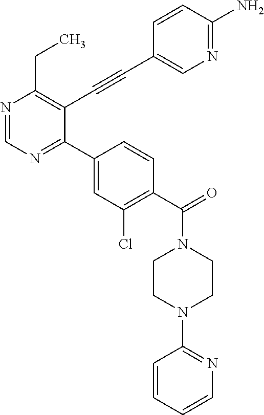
N1=CN=C(C2=CC(Cl)=C(C(=O)N3CCN(C4=NC=CC=C4)CC3)C=C2)C(C#CC2=CN=C(N)C=C2)=C1CC
